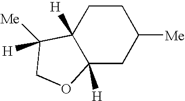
C1CC2([H])C([Me])([H])COC2([H])CC1[Me]
